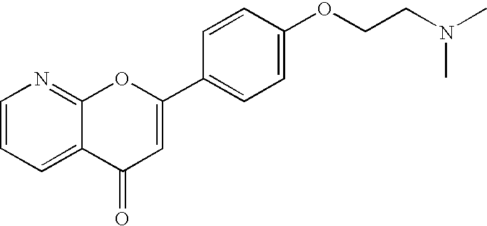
C1=CC=C2C(=N1)OC(C1=CC=C(OCCN(C)C)C=C1)=CC2=O
